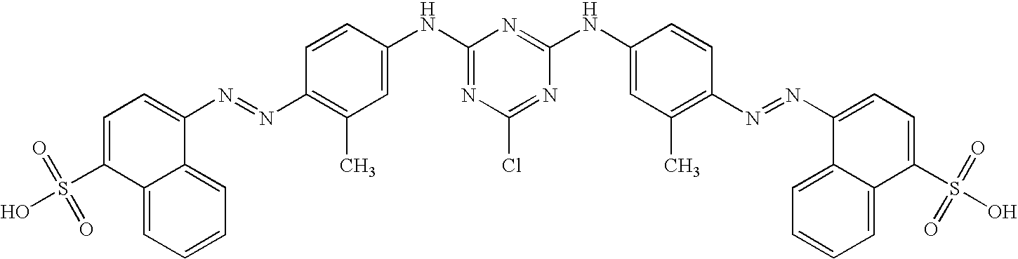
C1(NC2=CC(C)=C(N=NC3=CC=C(S(O)(=O)=O)C4=CC=CC=C34)C=C2)=NC(Cl)=NC(NC2=CC(C)=C(N=NC3=CC=C(S(O)(=O)=O)C4=CC=CC=C34)C=C2)=N1
